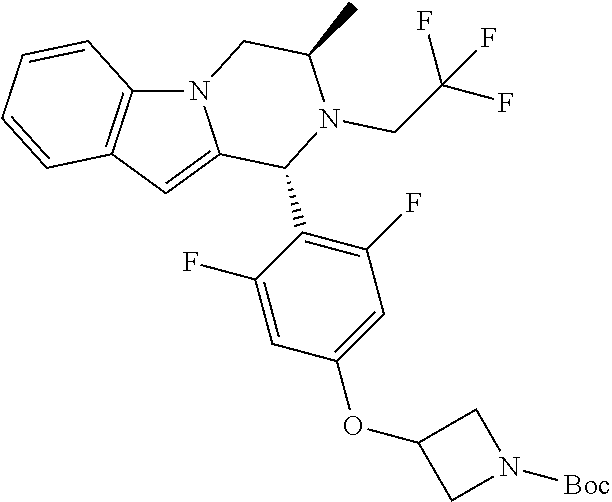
N12C3=C(C=C1C(C1=C(F)C=C(OC4CN([Boc])C4)C=C1F)N(CC(F)(F)F)C(C)C2)C=CC=C3
